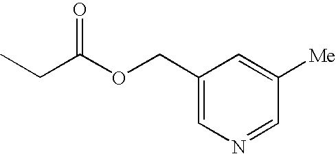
C1=C([Me])C=NC=C1COC(CC)=O
